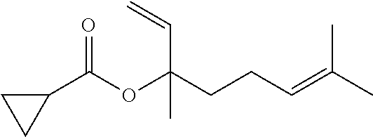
C1(C(OC(CCC=C(C)C)(C=C)C)=O)CC1
